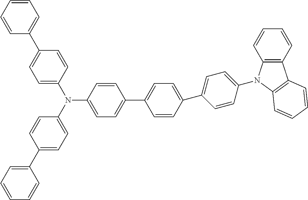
C1=CC(C2=CC=C(N3C4=C(C=CC=C4)C4=C3C=CC=C4)C=C2)=CC=C1C1=CC=C(N(C2=CC=C(C3=CC=CC=C3)C=C2)C2=CC=C(C3=CC=CC=C3)C=C2)C=C1
